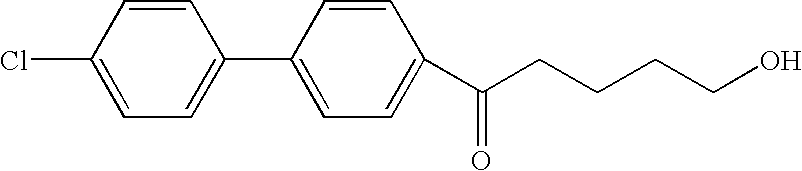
ClC1=CC=C(C2=CC=C(C(CCCCO)=O)C=C2)C=C1
